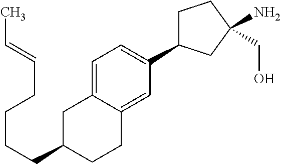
C1C(CCCCC=CC)CCC2=CC(C3CCC(CO)(N)C3)=CC=C12
